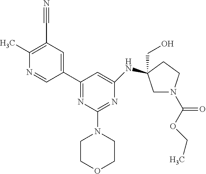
C1(C)=C(C#N)C=C(C2=NC(N3CCOCC3)=NC(NC3(CO)CN(C(OCC)=O)CC3)=C2)C=N1
